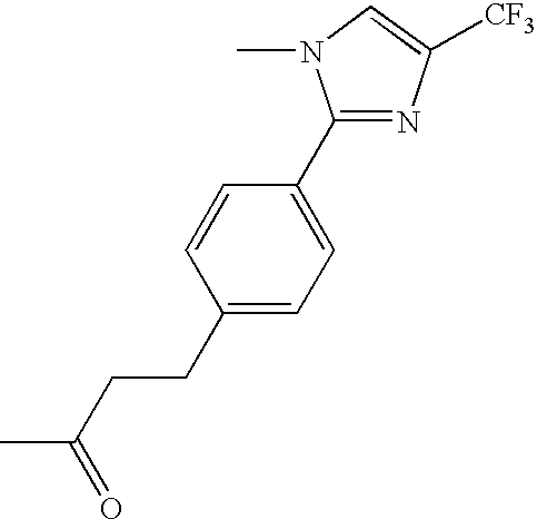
C1(CCC(C)=O)=CC=C(C2=NC([CF3])=CN2C)C=C1
